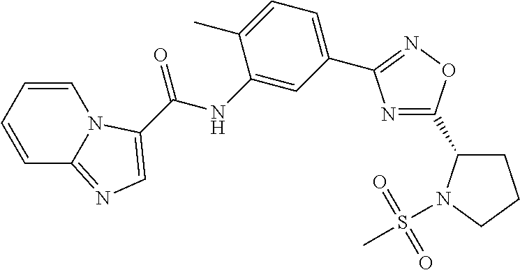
C1=CC=CC2=NC=C(C(NC3=CC(C4=NOC(C5CCCN5S(C)(=O)=O)=N4)=CC=C3C)=O)N12
